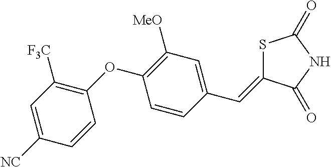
C1=C([NC])C=CC(OC2=C([MeO])C=C(C=C3SC(=O)NC3=O)C=C2)=C1[F3C]
